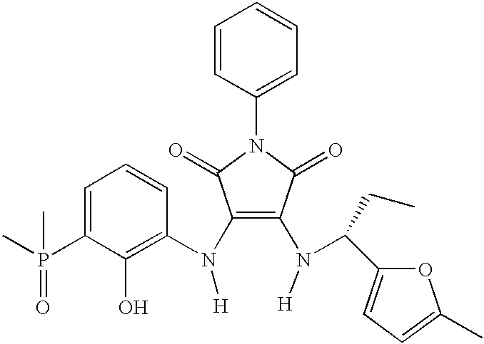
C1(N([H])C2=C(O)C(P(C)(=O)C)=CC=C2)=C(N([H])C(C2=CC=C(C)O2)CC)C(=O)N(C2=CC=CC=C2)C1=O
